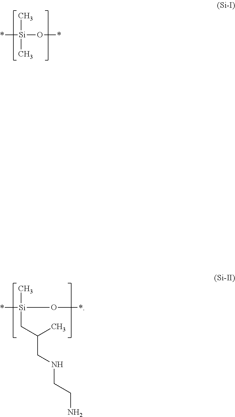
*[Si](O*)(C)C.*[Si](O*)(C)CC(CNCCN)C
